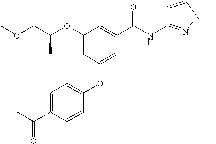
O(C1=CC(OC2=CC=C(C(C)=O)C=C2)=CC(C(NC2=NN(C)C=C2)=O)=C1)C(COC)C
